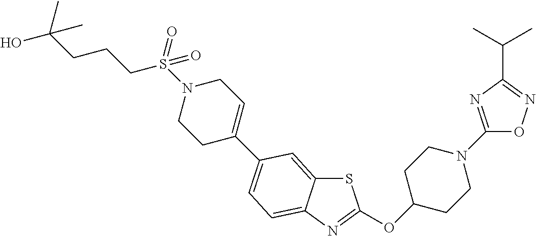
S1C2=CC(C3=CCN(S(CCCC(C)(O)C)(=O)=O)CC3)=CC=C2N=C1OC1CCN(C2=NC(C(C)C)=NO2)CC1
